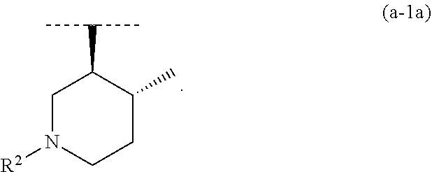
C1(C(C)C)C(C)CCN([R2])C1
